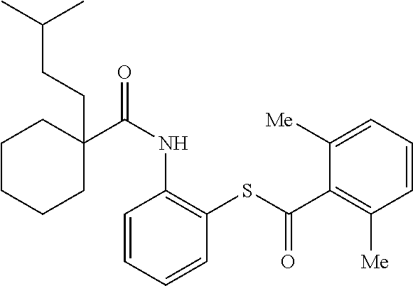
C1C(C(NC2=C(SC(C3=C([Me])C=CC=C3[Me])=O)C=CC=C2)=O)(CCC(C)C)CCCC1
